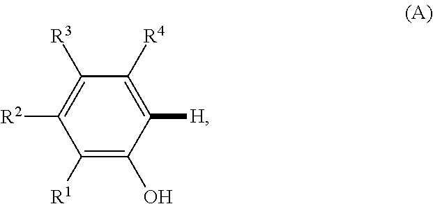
C1([R1])=C(O)C([H])=C([R4])C([R3])=C1[R2]
